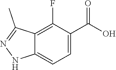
OC(=O)C1=CC=C2C(=C1F)C(C)=NN2
